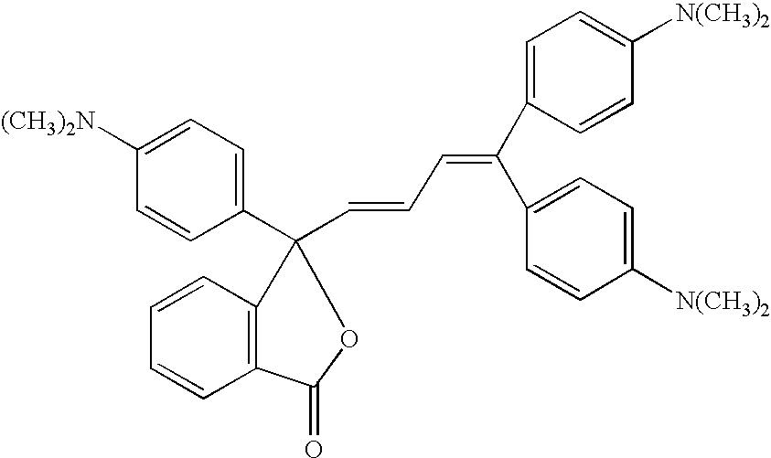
C12=C(C=CC=C1)C(C1=CC=C([(CH3)2N])C=C1)(C=CC=C(C1=CC=C([N(CH3)2])C=C1)C1=CC=C([N(CH3)2])C=C1)OC2=O
